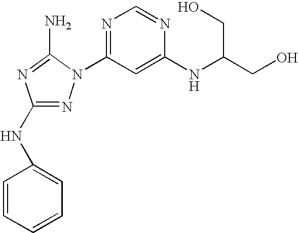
N1=C(NC2=CC=CC=C2)N=C(N)N1C1=NC=NC(NC(CO)CO)=C1
